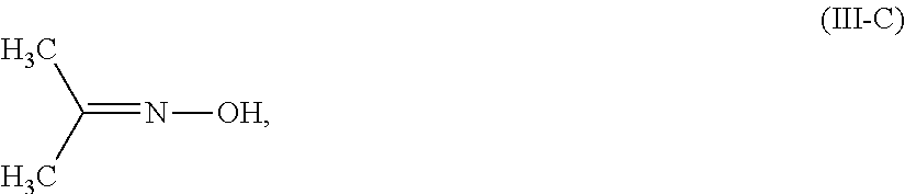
CC(C)=N[OH]
